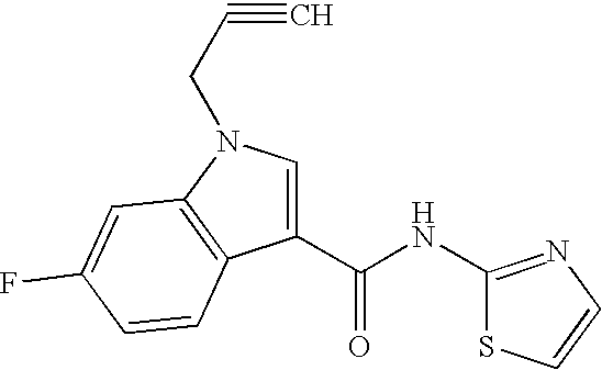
C1(C(NC2=NC=CS2)=O)=CN(CC#C)C2=C1C=CC(F)=C2
